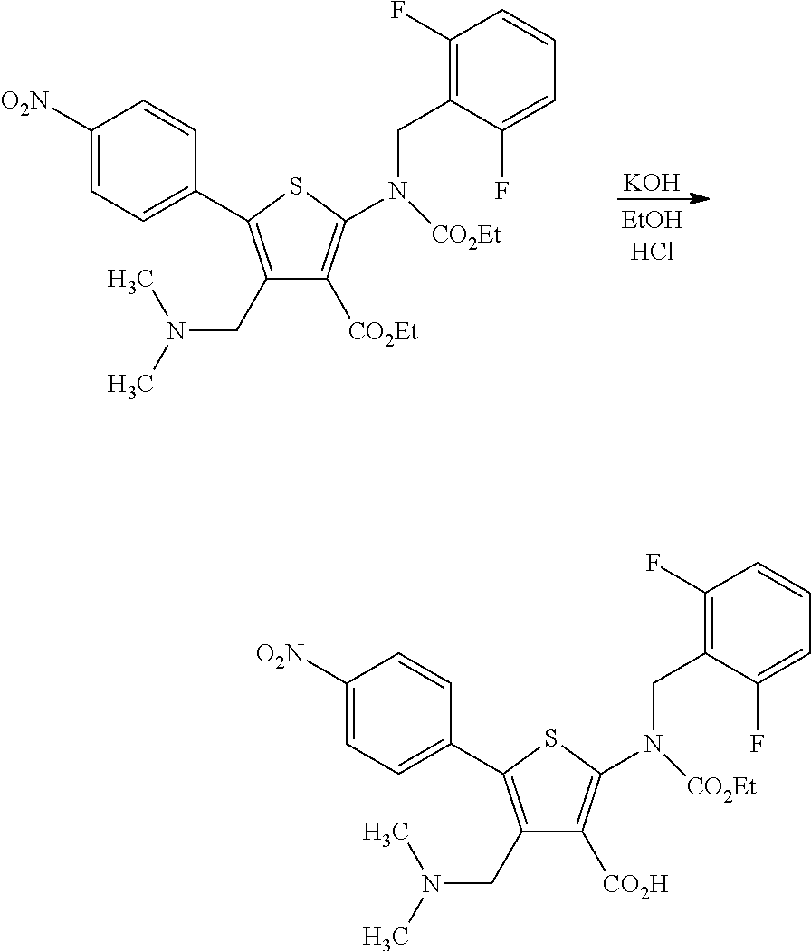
C1([O2N])=CC=C(C2=C(CN(C)C)C([CO2H])=C(N([CO2Et])CC3=C(F)C=CC=C3F)S2)C=C1.C1([O2N])=CC=C(C2=C(CN(C)C)C([CO2Et])=C(N([CO2Et])CC3=C(F)C=CC=C3F)S2)C=C1.[KOH]
